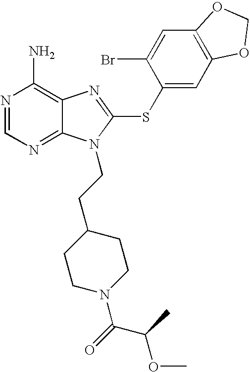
N1=CN=C2C(=C1N)N=C(SC1=CC3=C(C=C1Br)OCO3)N2CCC1CCN(C(C(C)OC)=O)CC1
